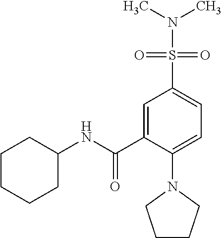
C1=C(C(NC2CCCCC2)=O)C(N2CCCC2)=CC=C1S(N(C)C)(=O)=O
